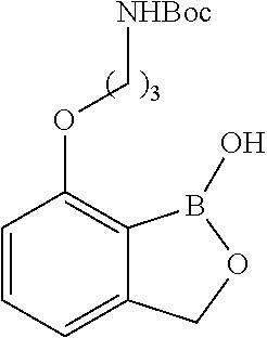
C1=CC=C2C(=C1OC[NHBoc])B(O)OC2
